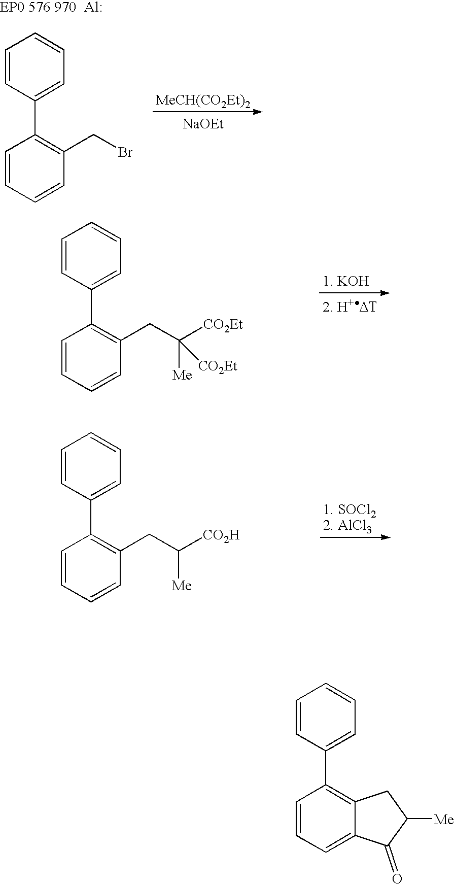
C1=CC(C2=C(CC([CO2H])[Me])C=CC=C2)=CC=C1.[NaOEt].C1=CC(C2=C(CBr)C=CC=C2)=CC=C1.[MeCH(CO2Et)2].C1=CC(C2=C(CC([CO2Et])([Me])[CO2Et])C=CC=C2)=CC=C1.C1=CC(C2=C3C(=CC=C2)C(=O)C([Me])C3)=CC=C1
